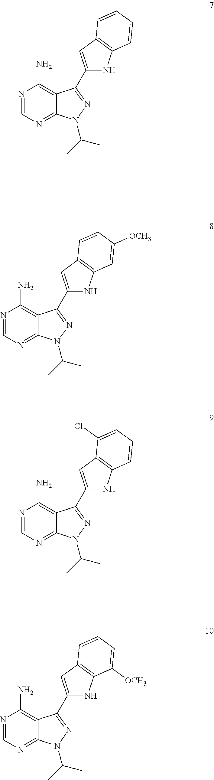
N1=CN=C2C(=C1N)C(C1=CC3=C(N1)C=CC=C3)=NN2C(C)C.N1=CN=C2C(=C1N)C(C1=CC3=C(N1)C=C([OCH3])C=C3)=NN2C(C)C.N1=CN=C2C(=C1N)C(C1=CC3=C(N1)C=CC=C3Cl)=NN2C(C)C.N1=CN=C2C(=C1N)C(C1=CC3=C(N1)C([OCH3])=CC=C3)=NN2C(C)C
